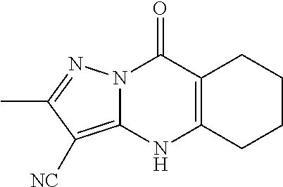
N12C(=C([NC])C(C)=N1)NC1=C(C2=O)CCCC1
